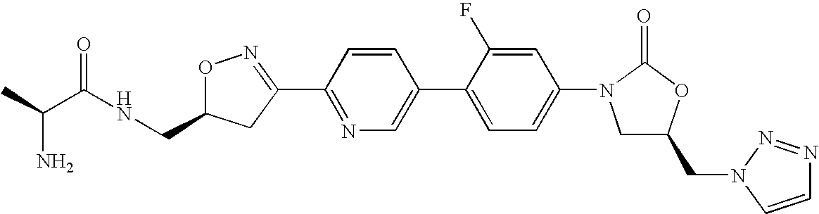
C(C1ON=C(C2=NC=C(C3=CC=C(N4CC(CN5C=CN=N5)OC4=O)C=C3F)C=C2)C1)NC(=O)C(C)N
